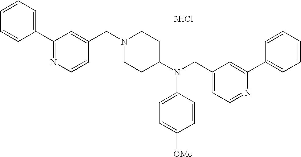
C1=CC=CC=C1C1=NC=CC(CN2CCC(N(CC3=CC=NC(C4=CC=CC=C4)=C3)C3=CC=C([OMe])C=C3)CC2)=C1.[3HCl]
